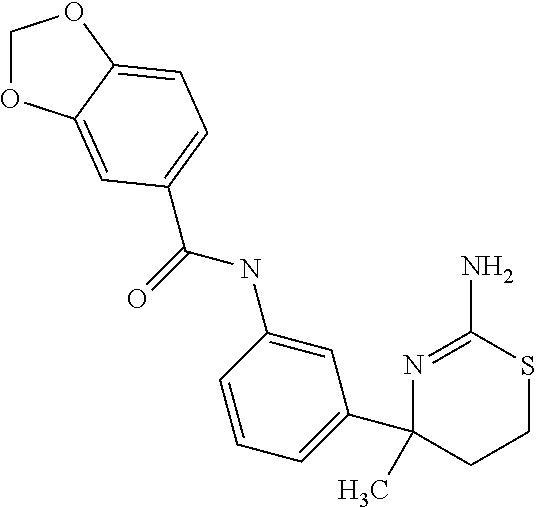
C1OC2=CC(C(NC3=CC(C4(C)CCSC(N)=N4)=CC=C3)=O)=CC=C2O1
